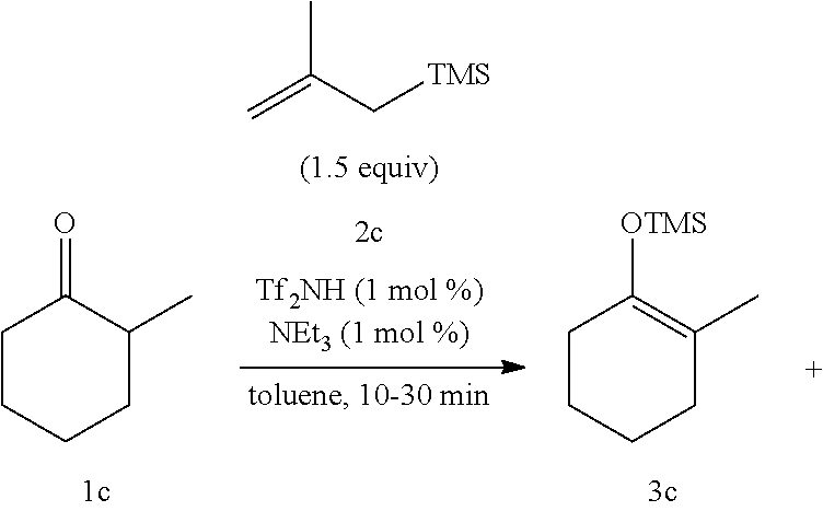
C=C(C[TMS])C.C1CCCC(C)C1=O.C1CCCC(C)=C1[OTMS]
